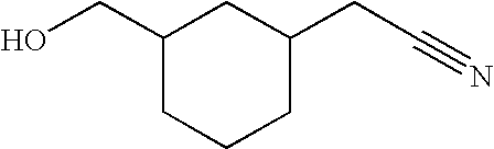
C1(CO)CCCC(CC#N)C1
